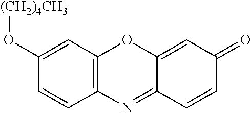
C12=C(C=C(O[(CH2)4CH3])C=C1)OC1=CC(=O)C=CC1=N2
